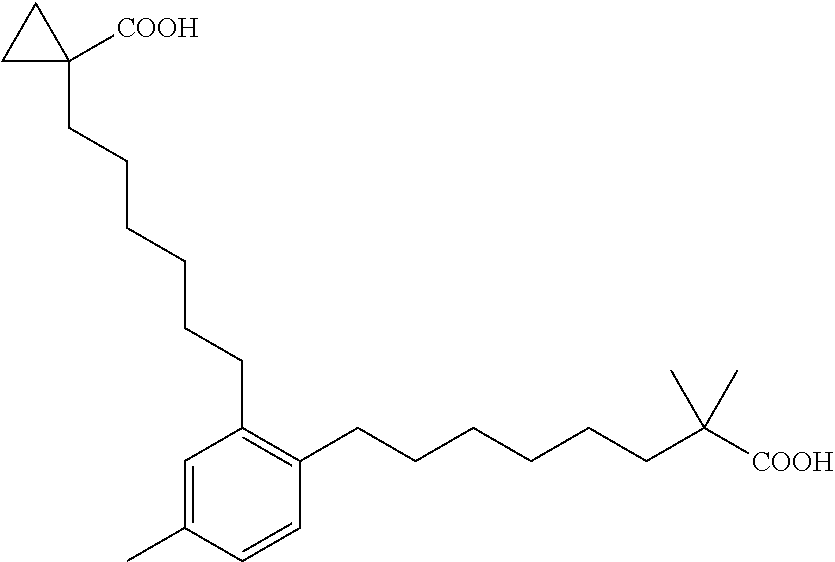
C1(C)=CC(CCCCCCC2([COOH])CC2)=C(CCCCCCC(C)(C)[COOH])C=C1
